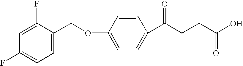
C1(F)=CC(F)=CC=C1COC1=CC=C(C(CCC(O)=O)=O)C=C1
